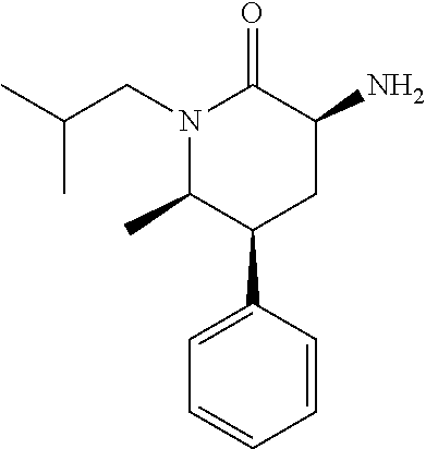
C1=CC=CC(C2C(C)N(CC(C)C)C(=O)C(N)C2)=C1
